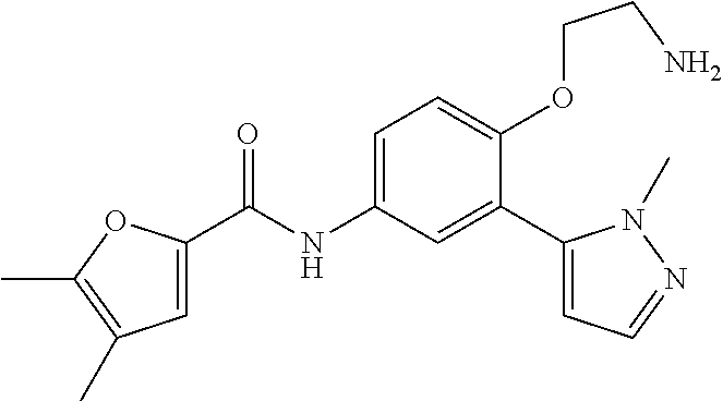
C1=C(C(=O)NC2=CC=C(OCCN)C(C3=CC=NN3C)=C2)OC(C)=C1C
